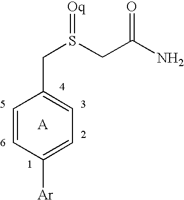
C1([Ar])=CC=C(CS(=[Oq])CC(N)=O)C=C1
